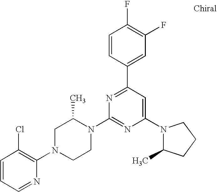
C1=CC=NC(N2CCN(C3=NC(N4C(C)CCC4)=CC(C4=CC(F)=C(F)C=C4)=N3)C(C)C2)=C1Cl
